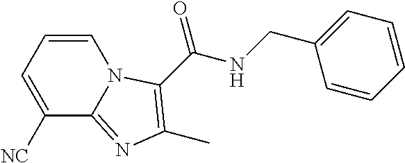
C1=CC=C([NC])C2=NC(C)=C(C(NCC3=CC=CC=C3)=O)N12
